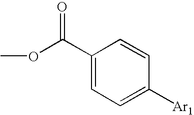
C1(C(OC)=O)=CC=C([Ar1])C=C1
